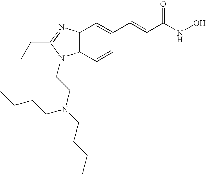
C12=C(C=CC(C=CC(=O)NO)=C1)N(CCN(CCCC)CCCC)C(CCC)=N2
